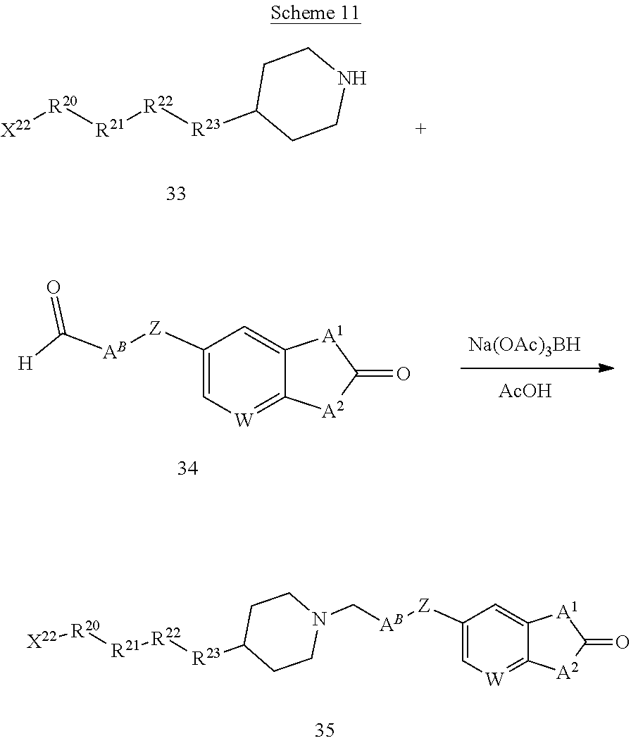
C1([R23][R22][R21][R20][X22])CCNCC1.C1([Z][AB]CN2CCC([R23][R22][R21][R20][X22])CC2)=C[W]=C2C(=C1)[A1]C(=O)[A2]2.C1([Z][AB]C([H])=O)=C[W]=C2C(=C1)[A1]C(=O)[A2]2.[Na(OAc)3BH].[AcOH]
